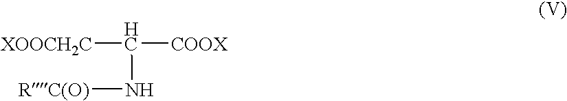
[XOOCH2C]C([COOX])N[RC(O)]
